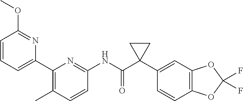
C1=CC=C(C2=C(C)C=CC(NC(C3(C4=CC5=C(C=C4)OC(F)(F)O5)CC3)=O)=N2)N=C1OC
